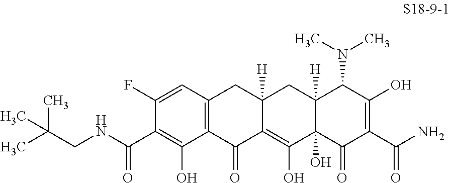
C1(F)=CC2=C(C(O)=C1C(NCC(C)(C)C)=O)C(=O)C1=C(O)C3(O)C([H])(CC1([H])C2)C(N(C)C)C(O)=C(C(N)=O)C3=O
